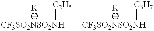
[CF3SO2NSO2NH][C2H5].[CF3SO2NSO2NH][C3H7]
